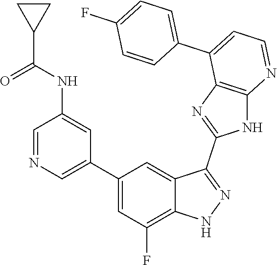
C1=NC=C(C2=CC(F)=C3C(=C2)C(C2=NC4=C(N2)N=CC=C4C2=CC=C(F)C=C2)=NN3)C=C1NC(C1CC1)=O
